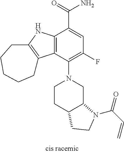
C12=C(C(N3CC4C(CC3)CCN4C(C=C)=O)=C(F)C=C1C(=O)N)C1=C(N2)CCCCC1
